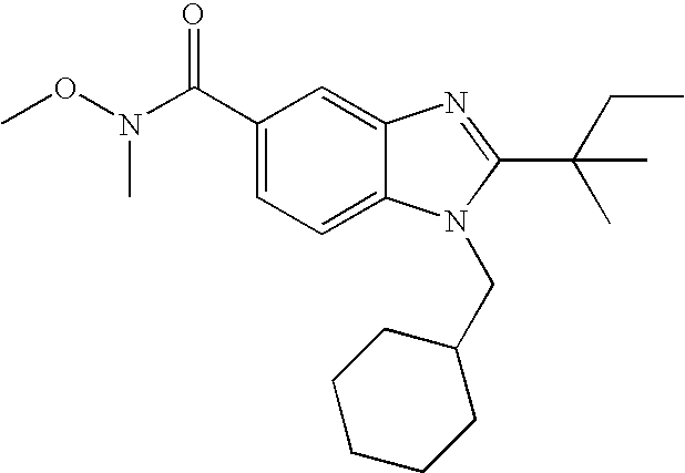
C1(C(N(OC)C)=O)=CC=C2C(=C1)N=C(C(C)(CC)C)N2CC1CCCCC1
